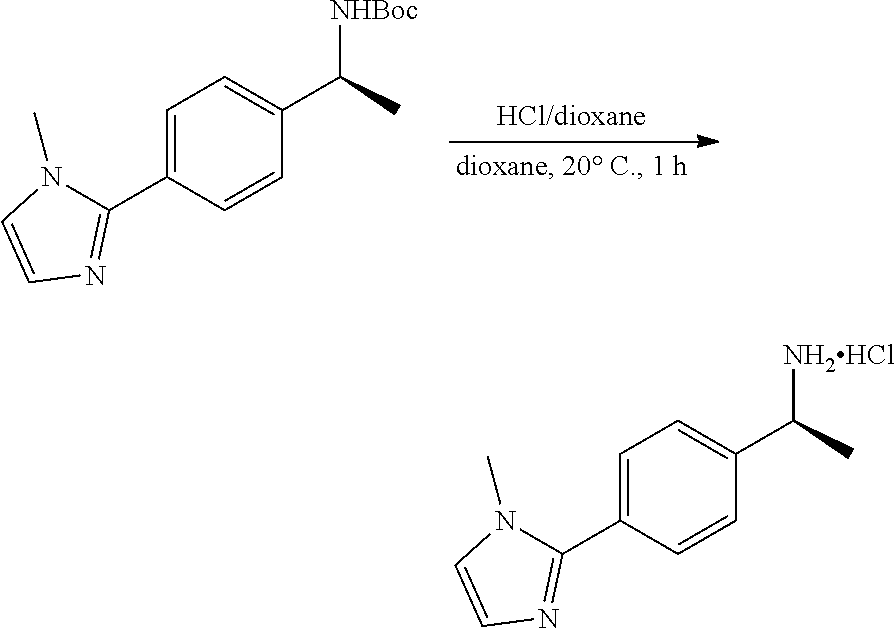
C1=C(C2=NC=CN2C)C=CC(C([NHBoc])C)=C1.C1=C(C2=NC=CN2C)C=CC(C([NH2HCl])C)=C1
